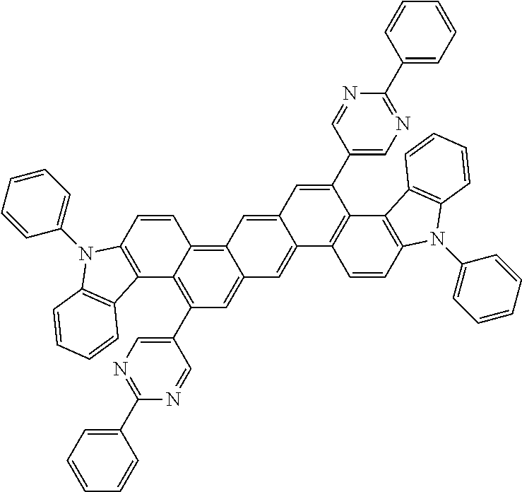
C12=C(C=CC3=C4C(=CC(C5=CN=C(C6=CC=CC=C6)N=C5)=C13)C=C1C(=C4)C=C(C3=CN=C(C4=CC=CC=C4)N=C3)C3=C1C=CC1=C3C3=C(N1C1=CC=CC=C1)C=CC=C3)N(C1=CC=CC=C1)C1=C2C=CC=C1
